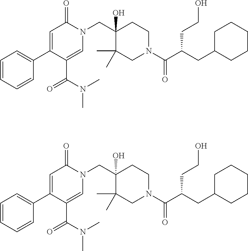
C1=CC=CC(C2=CC(=O)N(CC3(O)C(C)(C)CN(C(C(CC4CCCCC4)CCO)=O)CC3)C=C2C(N(C)C)=O)=C1.C1=CC=CC(C2=CC(=O)N(CC3(O)C(C)(C)CN(C(C(CC4CCCCC4)CCO)=O)CC3)C=C2C(N(C)C)=O)=C1
